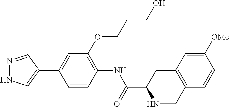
N1=CC(C2=CC(OCCCO)=C(NC(C3NCC4=C(C3)C=C([OMe])C=C4)=O)C=C2)=CN1
